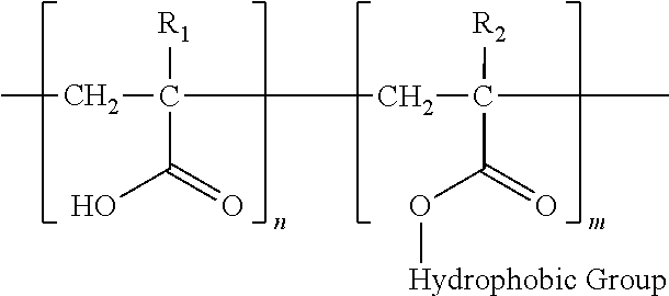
CCC(CC(C)([R2])C(O[Hydrophobic Group])=O)([R1])C(O)=O
